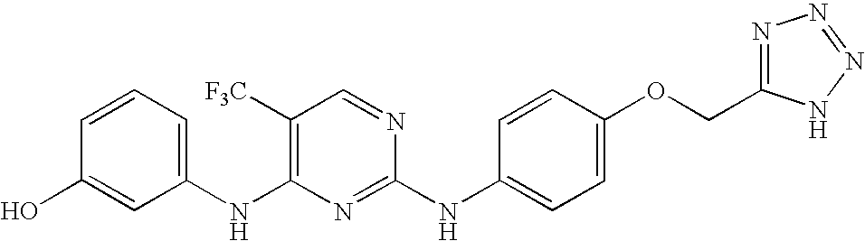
C1=CC(O)=CC(NC2=C([F3C])C=NC(NC3=CC=C(OCC4=NN=NN4)C=C3)=N2)=C1
